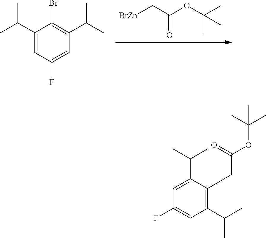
[BrZn]CC(OC(C)(C)C)=O.C1(C(C)C)=CC(F)=CC(C(C)C)=C1Br.C1(C(C)C)=C(CC(OC(C)(C)C)=O)C(C(C)C)=CC(F)=C1
